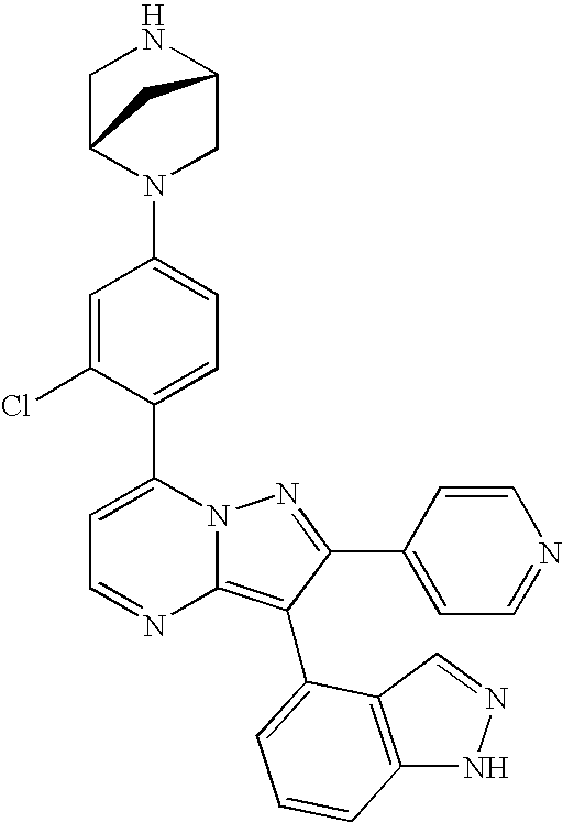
C1(C2=CC=C(N3CC4NCC3C4)C=C2Cl)=CC=NC2=C(C3=CC=CC4=C3C=NN4)C(C3=CC=NC=C3)=NN12
